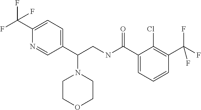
C1(C(F)(F)F)=CC=C(C(CNC(C2=CC=CC(C(F)(F)F)=C2Cl)=O)N2CCOCC2)C=N1
